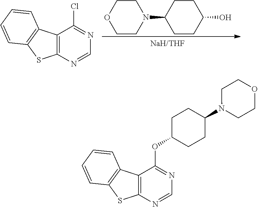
C12=C(N=CN=C1Cl)SC1=C2C=CC=C1.C1CN(C2CCC(O)CC2)CCO1.C12=C(N=CN=C1OC1CCC(N3CCOCC3)CC1)SC1=C2C=CC=C1
